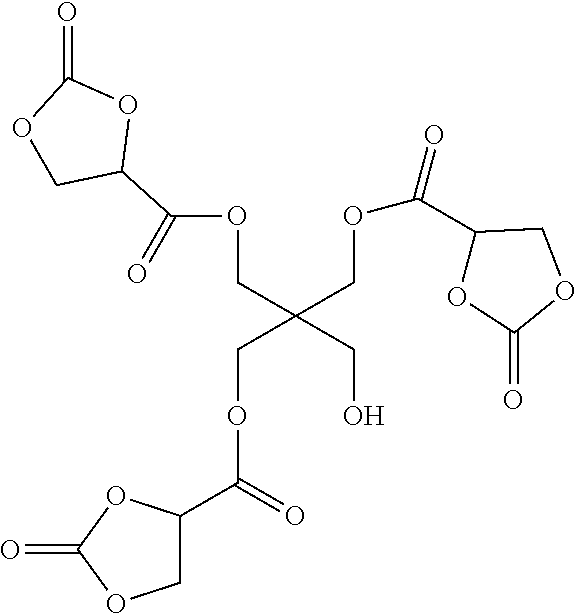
O1CC(C(OCC(COC(C2OC(=O)OC2)=O)(CO)COC(C2COC(=O)O2)=O)=O)OC1=O
